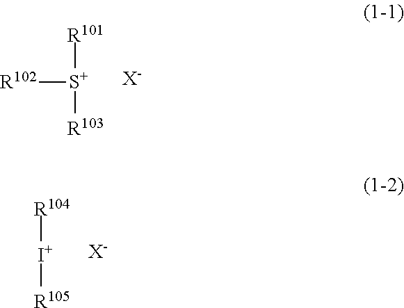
[R102][S+]([R101])[R103].[X-].[I+]([R104])[R105].[X-]
